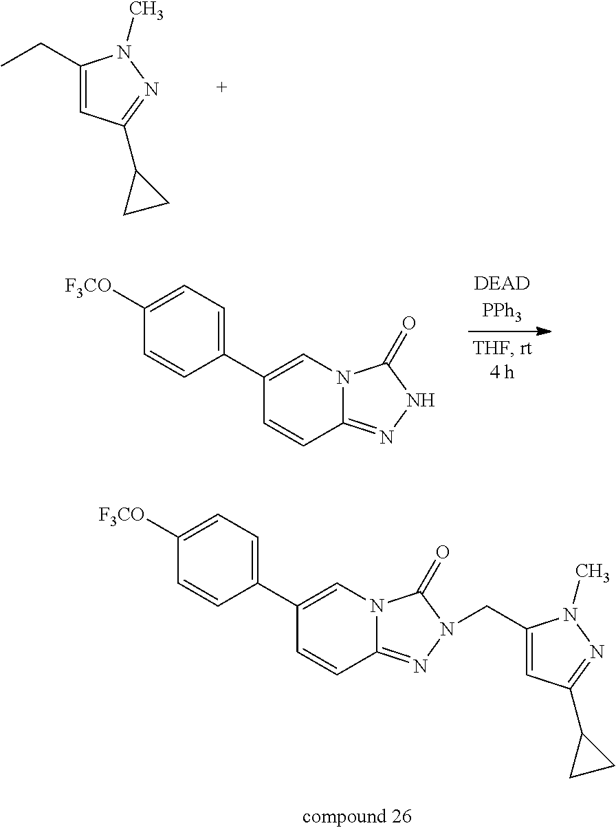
C1(CC)=CC(C2CC2)=NN1C.C1(C2=CC=C([F3CO])C=C2)=CN2C(=NNC2=O)C=C1.C1(C2=CC=C([F3CO])C=C2)=CN2C(=NN(CC3=CC(C4CC4)=NN3C)C2=O)C=C1
